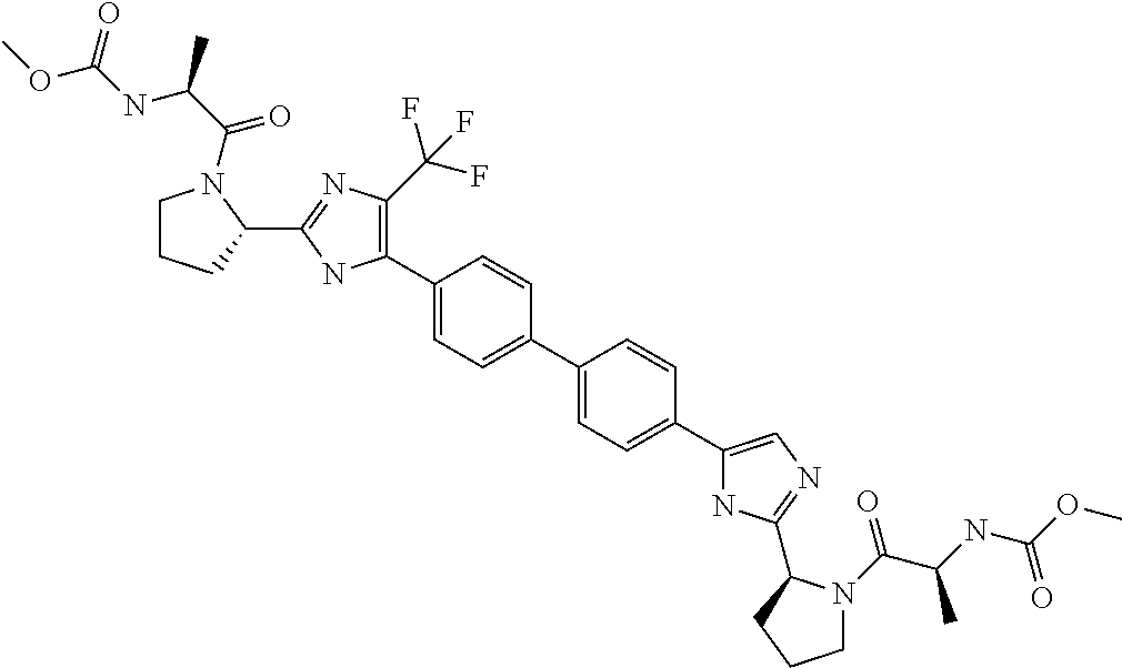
C1(C2=C(C(F)(F)F)N=C(C3N(C(C(NC(OC)=O)C)=O)CCC3)N2)=CC=C(C2=CC=C(C3=CN=C(C4N(C(C(NC(OC)=O)C)=O)CCC4)N3)C=C2)C=C1
